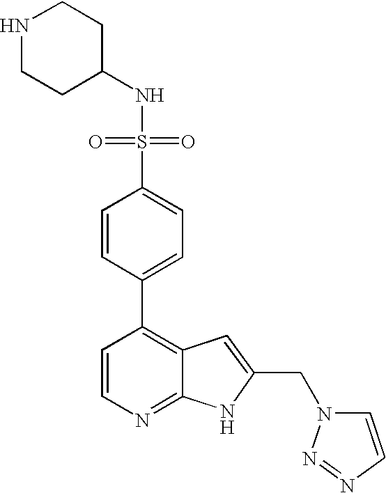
S(C1=CC=C(C2=C3C(=NC=C2)NC(CN2C=CN=N2)=C3)C=C1)(=O)(=O)NC1CCNCC1
